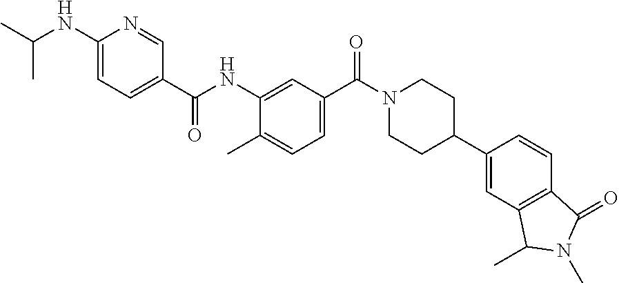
CC(NC1=CC=C(C(NC2=CC(C(N3CCC(C4=CC5=C(C=C4)C(=O)N(C)C5C)CC3)=O)=CC=C2C)=O)C=N1)C
